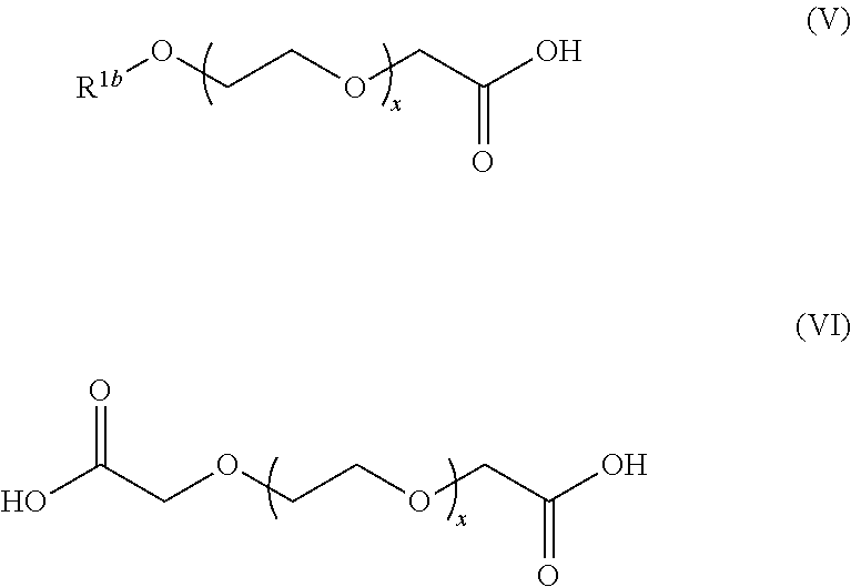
[R1b]OCCOCC(O)=O.C(OCCOCC(O)=O)C(O)=O
